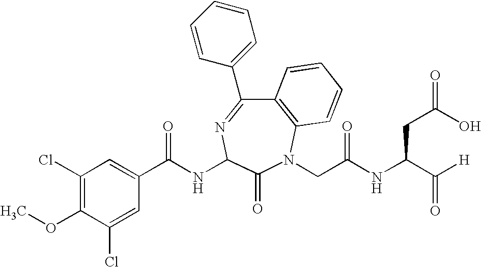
C1(Cl)=C(OC)C(Cl)=CC(C(NC2N=C(C3=CC=CC=C3)C3=C(N(CC(NC(C([H])=O)CC(=O)O)=O)C2=O)C=CC=C3)=O)=C1
